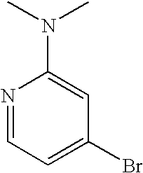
N1=CC=C(Br)C=C1N(C)C
